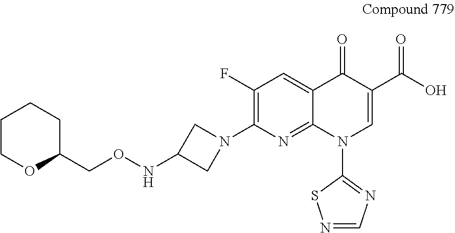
C1(F)=C(N2CC(NOCC3OCCCC3)C2)N=C2C(=C1)C(=O)C(C(O)=O)=CN2C1=NC=NS1
